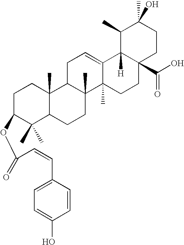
OC(C12CCC(C)(O)C(C)C1([H])C1=CCC3C(C)(C1(C)CC2)CCC1C3(C)CCC(OC(=O)C=CC2=CC=C(O)C=C2)C1(C)C)=O
